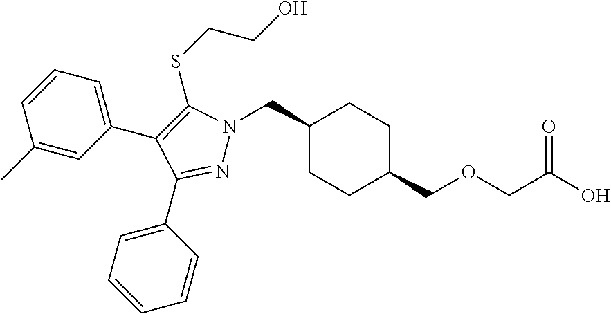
C1(CN2N=C(C3=CC=CC=C3)C(C3=CC=CC(C)=C3)=C2SCCO)CCC(COCC(O)=O)CC1
